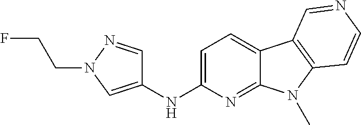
N(C1=CC=C2C(=N1)N(C)C1=C2C=NC=C1)C1=CN(CCF)N=C1
